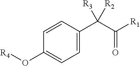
C1=C(C(C([R1])=O)([R2])[R3])C=CC(O[R4])=C1
